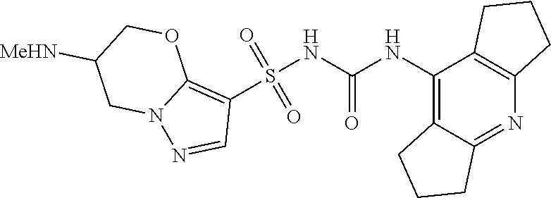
S(NC(NC1=C2C(=NC3=C1CCC3)CCC2)=O)(C1=C2N(N=C1)CC([MeHN])CO2)(=O)=O
